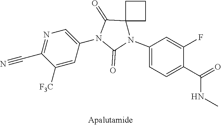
C1([F3C])=CC(N2C(=O)N(C3=CC=C(C(NC)=O)C(F)=C3)C3(C2=O)CCC3)=CN=C1C#N
